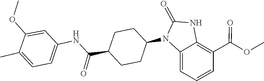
C1(=O)NC2=C(C(OC)=O)C=CC=C2N1C1CCC(C(NC2=CC=C(C)C(OC)=C2)=O)CC1
